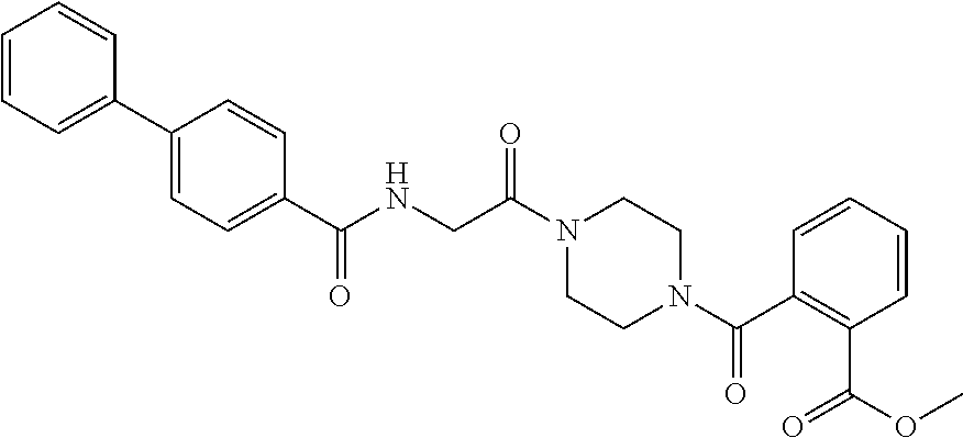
C1=CC=C(C2=CC=C(C(NCC(N3CCN(C(C4=C(C(OC)=O)C=CC=C4)=O)CC3)=O)=O)C=C2)C=C1
